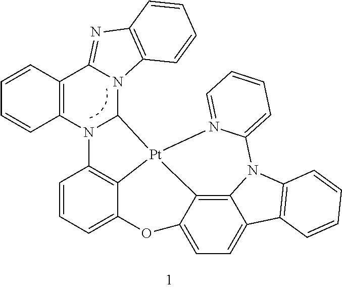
C1=CC=C2C3=C1N1C4=C(C=CC=C4)C4=NC5=C(N4C1[Pt]31C3=C4C(=CC=C3O2)C2=C(N4C3=CC=CC=N31)C=CC=C2)C=CC=C5
